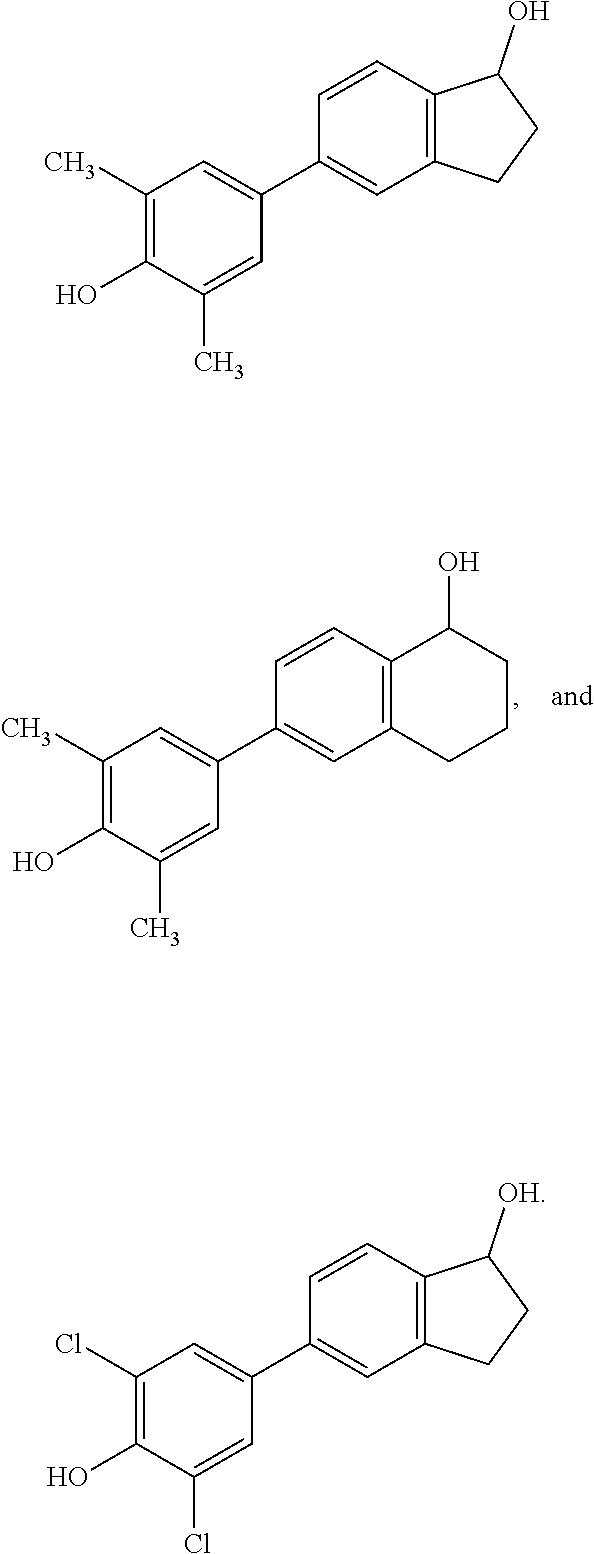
C1(C)=C(O)C(C)=CC(C2=CC3=C(C=C2)C(O)CCC3)=C1.C1(C)=C(O)C(C)=CC(C2=CC3=C(C=C2)C(O)CC3)=C1.C1(Cl)=C(O)C(Cl)=CC(C2=CC3=C(C=C2)C([OH])CC3)=C1
